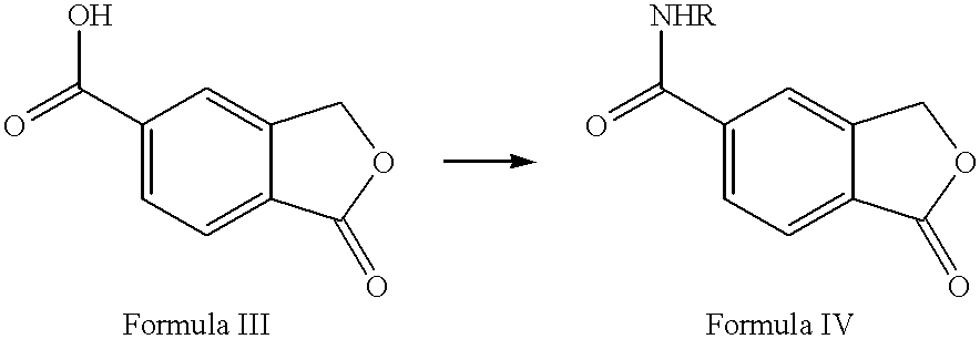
C1(C(=O)O)=CC=C2C(=C1)COC2=O.C1(C(=O)[NHR])=CC=C2C(=C1)COC2=O
